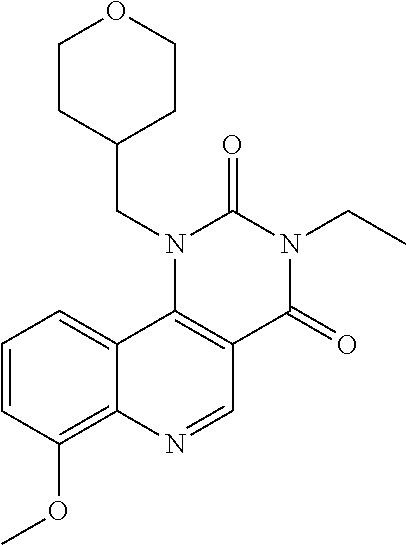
C1=CC(OC)=C2C(=C1)C1=C(C=N2)C(=O)N(CC)C(=O)N1CC1CCOCC1
